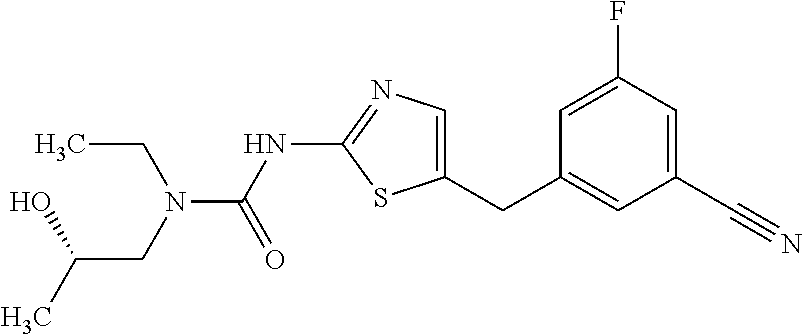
C1=C(CC2=CC(C#N)=CC(F)=C2)SC(NC(N(CC)CC(C)O)=O)=N1
